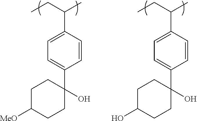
C(CC)(C)C1=CC=C(C2(O)CCC([MeO])CC2)C=C1.C(CC)(C)C1=CC=C(C2(O)CCC(O)CC2)C=C1
